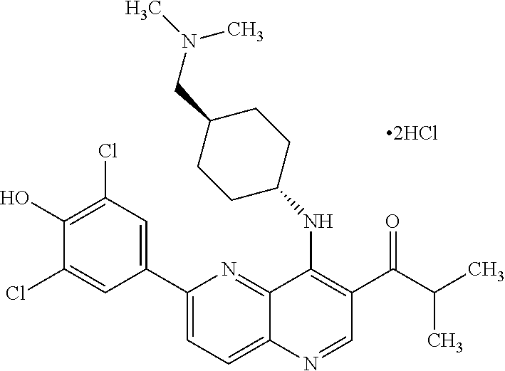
C12=NC(C3=CC(Cl)=C(O)C(Cl)=C3)=CC=C1N=CC(C(C(C)C)=O)=C2NC1CCC(CN(C)C)CC1
